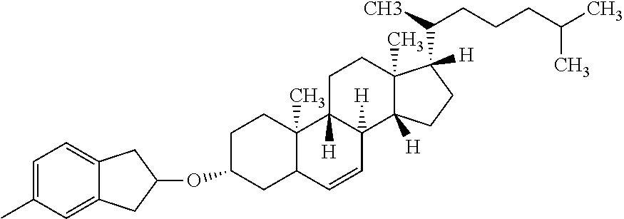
C1=C(C)C=C2C(=C1)CC(OC1CC3C(C)(CC1)C1([H])C([H])(C=C3)C3([H])C(C)(CC1)C(C(C)CCCC(C)C)([H])CC3)C2
